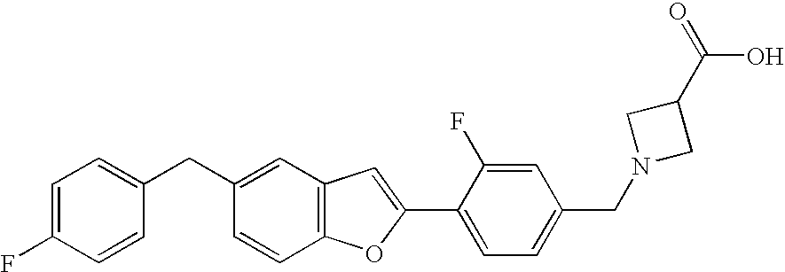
C1=C(F)C=CC(CC2=CC3=C(C=C2)OC(C2=CC=C(CN4CC(C(O)=O)C4)C=C2F)=C3)=C1
